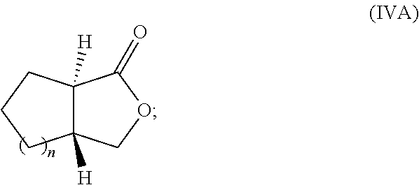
C12([H])C([H])(COC1=O)CCC2
